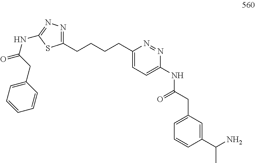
C1(CCCCC2=CC=C(NC(=O)CC3=CC=CC(C(N)C)=C3)N=N2)=NN=C(NC(=O)CC2=CC=CC=C2)S1
